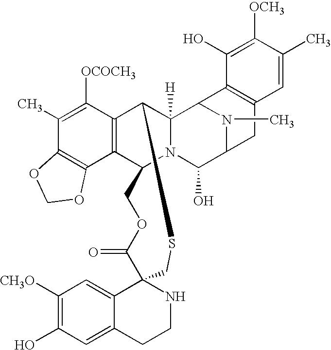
C12=C(C3=C(C([OCOCH3])=C1C)C1C4([H])N(C3COC(=O)C3(CS1)NCCC1=CC(O)=C([CH3O])C=C31)C(O)C1CC3=C(C4N1C)C(O)=C([OCH3])C(C)=C3)OCO2
